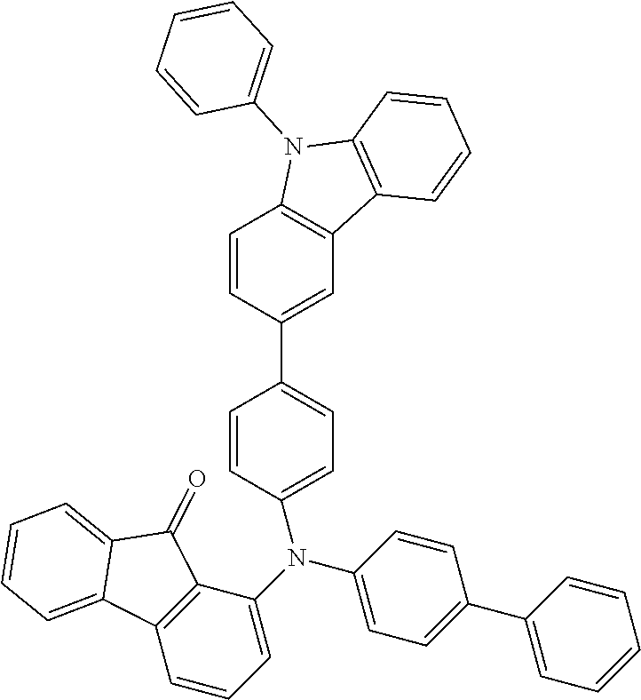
C1=CC(C2=CC=C(N(C3=CC=CC4=C3C(=O)C3=CC=CC=C43)C3=CC=C(C4=CC=CC=C4)C=C3)C=C2)=CC2=C1N(C1=CC=CC=C1)C1=C2C=CC=C1
